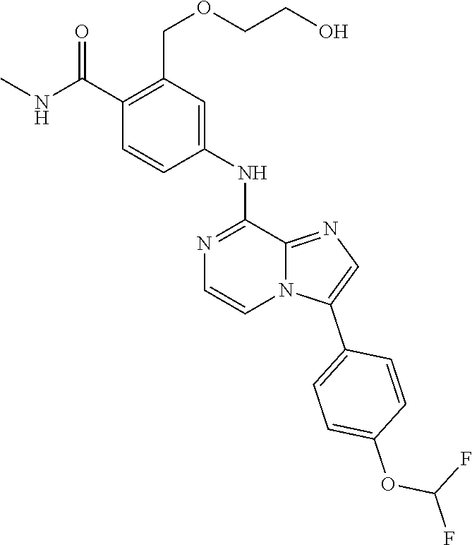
C1(COCCO)=C(C(NC)=O)C=CC(NC2=NC=CN3C2=NC=C3C2=CC=C(OC(F)F)C=C2)=C1
